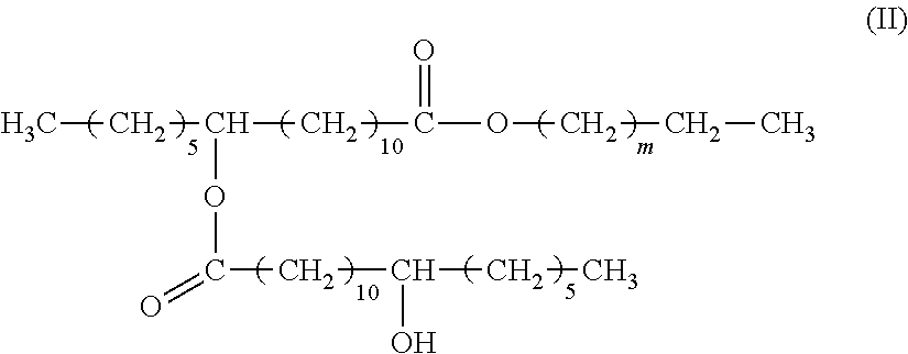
CCC(OC(=O)CC(CC)O)CC(OCCC)=O
